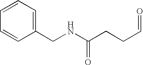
C1=CC=CC=C1CNC(CCC=O)=O
